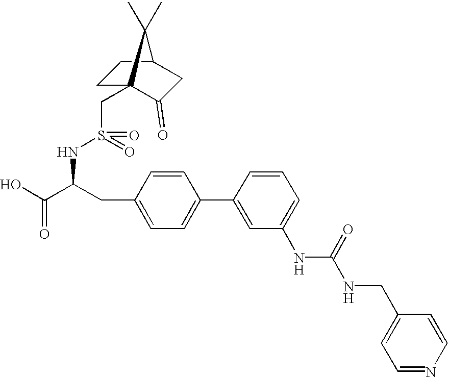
C1(CC(C(O)=O)NS(CC23CCC(CC2=O)C3(C)C)(=O)=O)=CC=C(C2=CC(NC(NCC3=CC=NC=C3)=O)=CC=C2)C=C1
